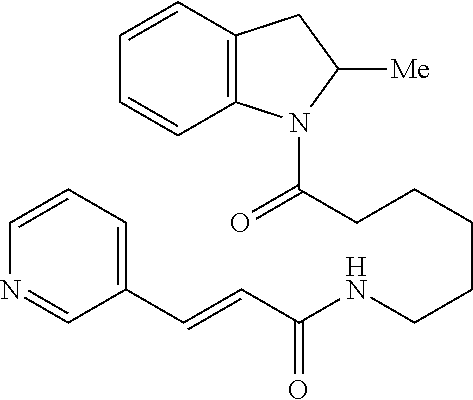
C(CCCCCNC(C=CC1=CC=CN=C1)=O)(N1C2=C(CC1[Me])C=CC=C2)=O
